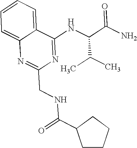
C1=CC=C2C(=C1)N=C(CNC(C1CCCC1)=O)N=C2NC(C(N)=O)C(C)C
